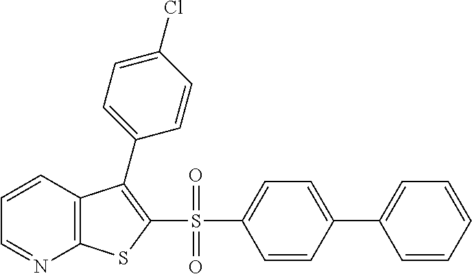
C1=CC2=C(N=C1)SC(S(C1=CC=C(C3=CC=CC=C3)C=C1)(=O)=O)=C2C1=CC=C(Cl)C=C1
